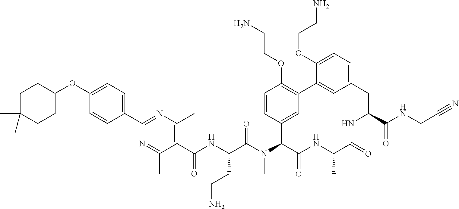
C1(C(NC(C(N(C2C(=O)NC(C)C(=O)NC(C(NCC#N)=O)CC3=CC=C(OCCN)C(=C3)C3=C(OCCN)C=CC2=C3)C)=O)CCN)=O)=C(C)N=C(C2=CC=C(OC3CCC(C)(C)CC3)C=C2)N=C1C
